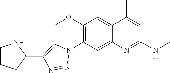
C12=CC(N3C=C(C4NCCC4)N=N3)=C(OC)C=C1C(C)=CC(NC)=N2
